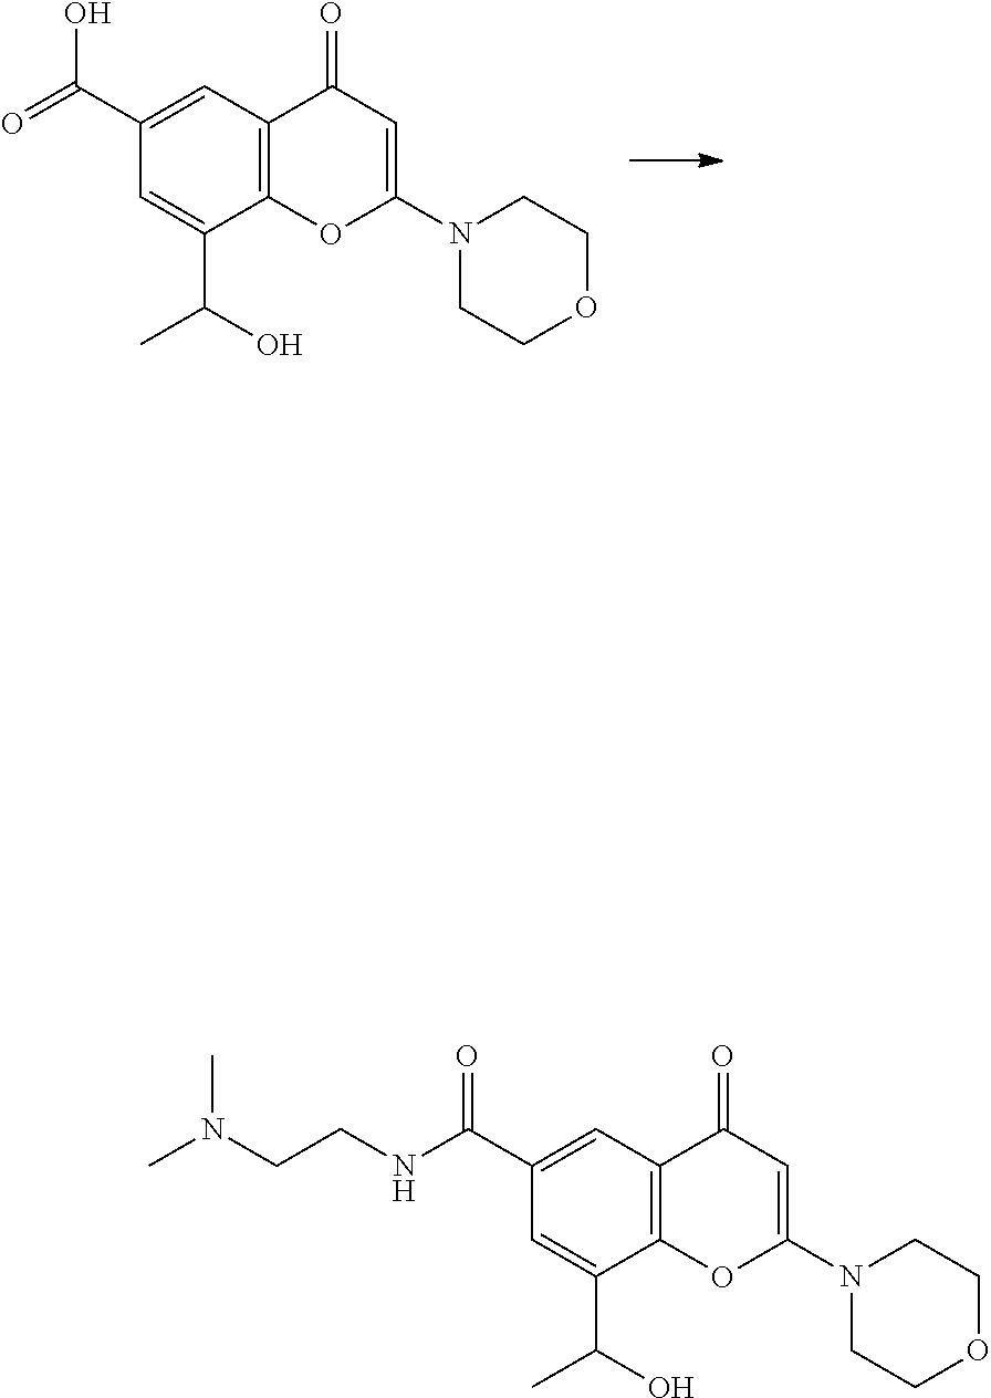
C1(C(=O)O)=CC2=C(C(C(O)C)=C1)OC(N1CCOCC1)=CC2=O.C1(C(NCCN(C)C)=O)=CC2=C(C(C(O)C)=C1)OC(N1CCOCC1)=CC2=O
